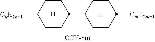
[H].[H].[CmH2m+1]C1CCC(C2CCC([CnH2n+1])CC2)CC1
